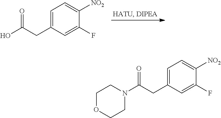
C1=C(CC(O)=O)C=C(F)C([NO2])=C1.C1=C(CC(N2CCOCC2)=O)C=C(F)C([NO2])=C1
